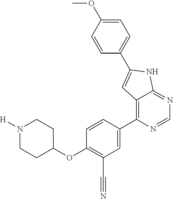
N1([H])CCC(OC2=C(C#N)C=C(C3=C4C(=NC=N3)NC(C3=CC=C(OC)C=C3)=C4)C=C2)CC1
